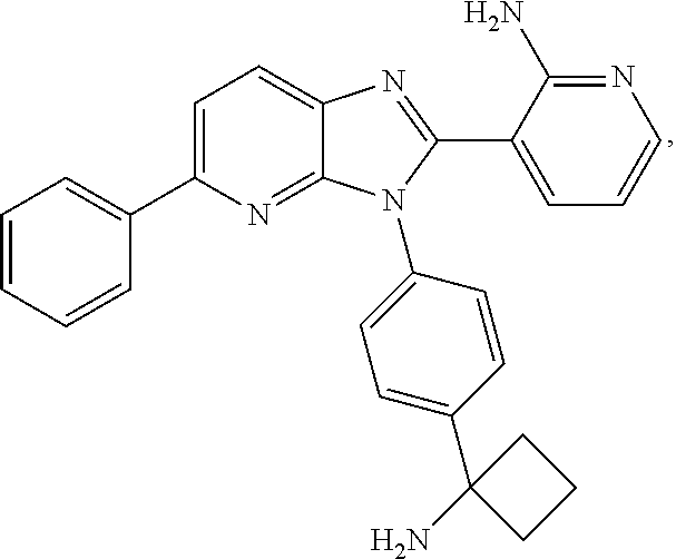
C1=CC=CC(C2=CC=C3C(=N2)N(C2=CC=C(C4(N)CCC4)C=C2)C(C2=CC=CN=C2N)=N3)=C1
